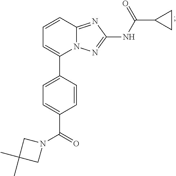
C1=CC2=NC(NC(C3CC3)=O)=NN2C(C2=CC=C(C(=O)N3CC(C)(C)C3)C=C2)=C1
